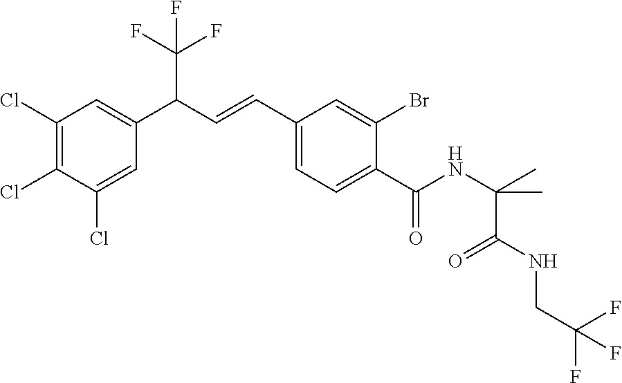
C1(Cl)=C(Cl)C(Cl)=CC(C(C=CC2=CC=C(C(NC(C(NCC(F)(F)F)=O)(C)C)=O)C(Br)=C2)C(F)(F)F)=C1
